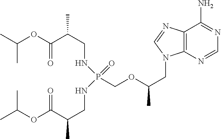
C12=C(N=CN=C1N)N(CC(C)OCP(NCC(C(OC(C)C)=O)C)(NCC(C(OC(C)C)=O)C)=O)C=N2
